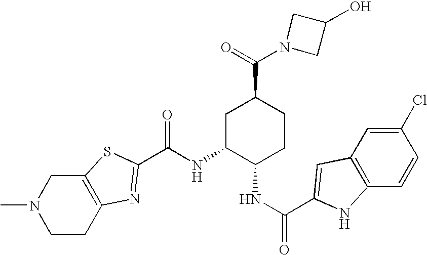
N(C1C(NC(=O)C2=CC3=C(C=CC(Cl)=C3)N2)CCC(C(N2CC(O)C2)=O)C1)C(=O)C1=NC2=C(CN(C)CC2)S1
